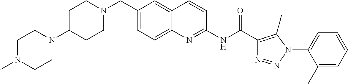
N(C(=O)C1=C(C)N(C2=CC=CC=C2C)N=N1)C1=NC2=CC=C(CN3CCC(N4CCN(C)CC4)CC3)C=C2C=C1
